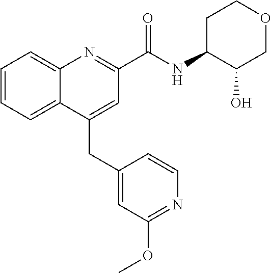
C(C1=CC(C(NC2C(O)COCC2)=O)=NC2=CC=CC=C12)C1=CC(OC)=NC=C1
